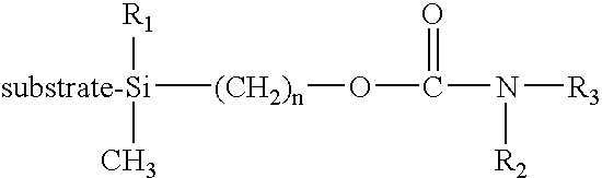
[substrate-Si]([(CH2)n]OC(=O)N([R2])[R3])([R1])C
